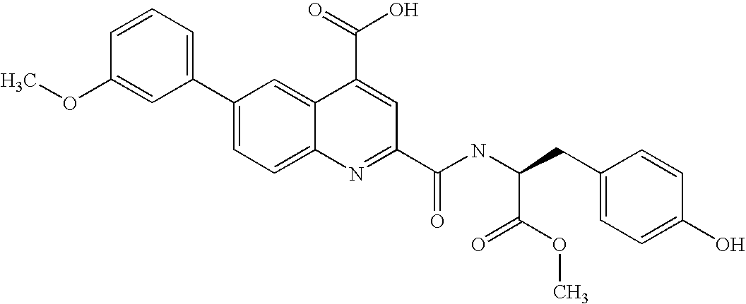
C1(C2=CC=C3C(=C2)C(C(=O)O)=CC(C(NC(CC2=CC=C(O)C=C2)C(OC)=O)=O)=N3)=CC=CC(OC)=C1
